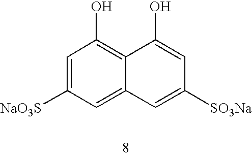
C1=C([NaO3S])C=C2C(=C1O)C(O)=CC([SO3Na])=C2
